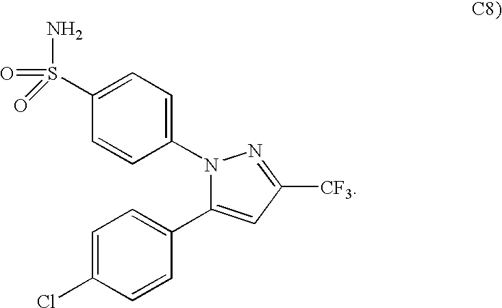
N1(C2=CC=C(S(N)(=O)=O)C=C2)C(C2=CC=C(Cl)C=C2)=CC([CF3])=N1
